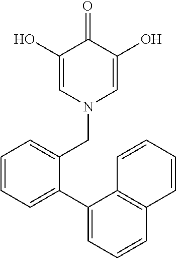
C1(O)=CN(CC2=CC=CC=C2C2=CC=CC3=C2C=CC=C3)C=C(O)C1=O
